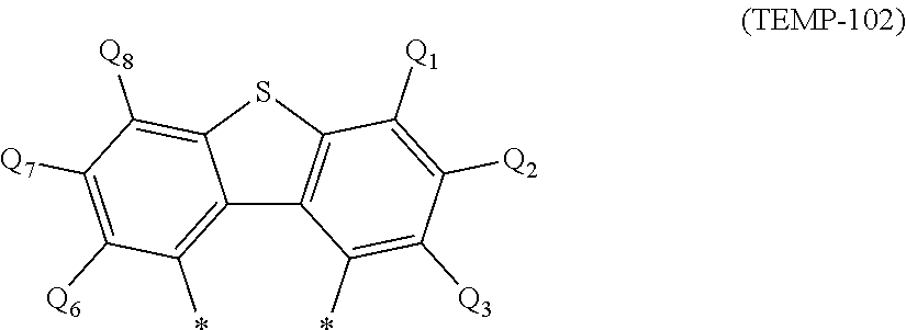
C12=C(*)C([Q6])=C([Q7])C([Q8])=C1SC1=C2C(*)=C([Q3])C([Q2])=C1[Q1]
